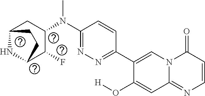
N1=C(N(C)C2C(F)C3NC(C2)CC3)C=CC(C2=CN3C(=NC=CC3=O)C=C2O[H])=N1
